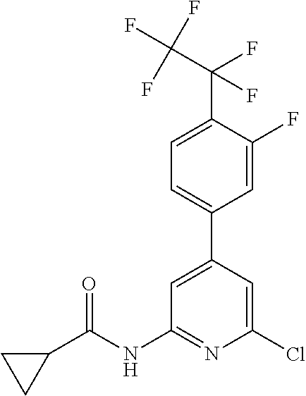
C1=C(C2=CC=C(C(C(F)(F)F)(F)F)C(F)=C2)C=C(Cl)N=C1NC(C1CC1)=O
